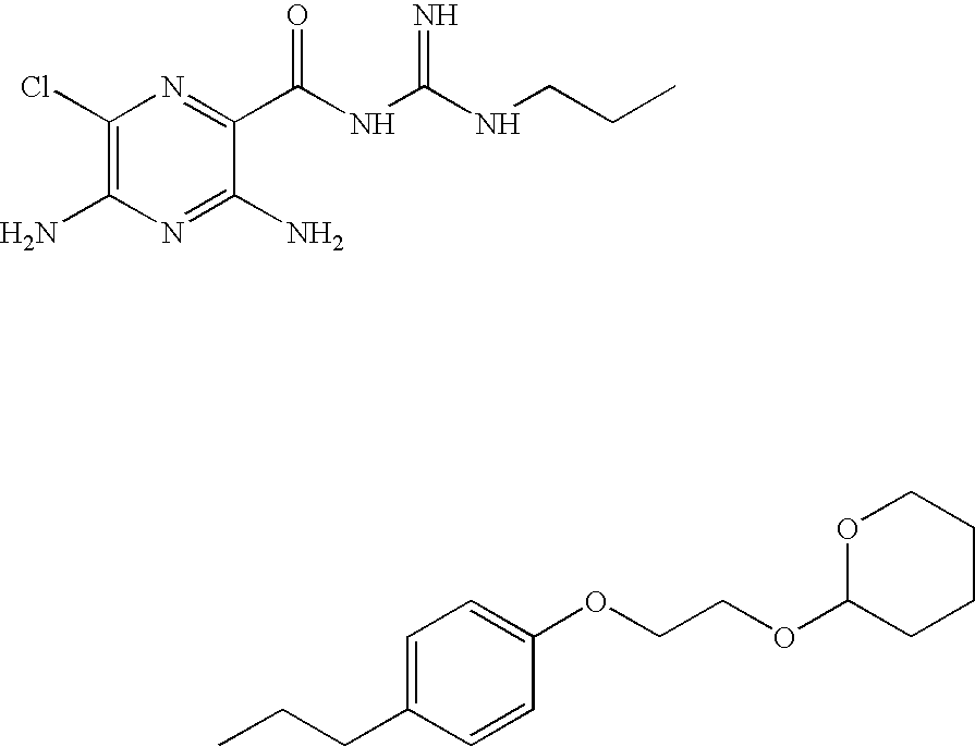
CCCC1=CC=C(OCCOC2CCCCO2)C=C1.C1(Cl)=C(N)N=C(N)C(C(NC(NCCC)=N)=O)=N1
